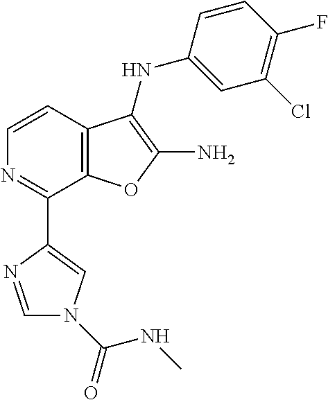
C1=CC2=C(C(C3=CN(C(NC)=O)C=N3)=N1)OC(N)=C2NC1=CC(Cl)=C(F)C=C1
